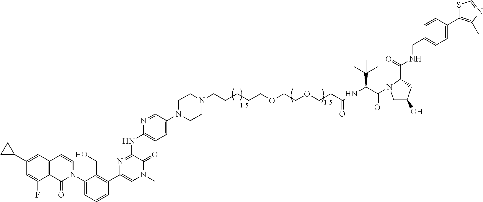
C12=C(C=C(C3CC3)C=C1F)C=CN(C1=CC=CC(C3=CN(C)C(=O)C(NC4=CC=C(N5CCN(CCCCCOCCOCCC(NC(C(N6CC(O)CC6C(NCC6=CC=C(C7=C(C)N=CS7)C=C6)=O)=O)C(C)(C)C)=O)CC5)C=N4)=N3)=C1CO)C2=O
